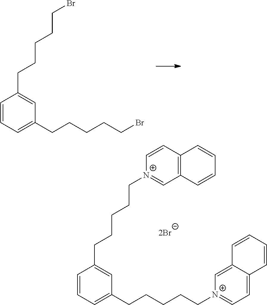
C1=CC=C(CCCCC[N+]2=CC=C3C(=C2)C=CC=C3)C=C1CCCCC[N+]1=CC2=C(C=C1)C=CC=C2.C1=CC=C(CCCCCBr)C=C1CCCCCBr
